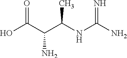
OC(C(C(NC(N)=N)C)N)=O
